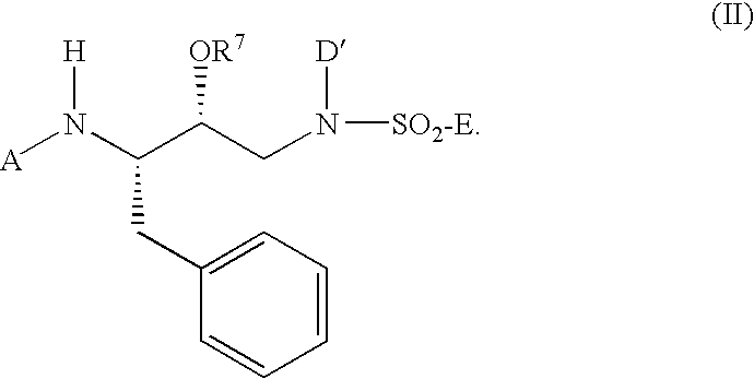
[A]N(C(C(CN([SO2-E])[D])[OR7])CC1=CC=CC=C1)[H]
